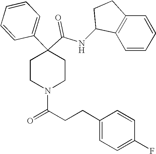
N(C(C1(C2=CC=CC=C2)CCN(C(=O)CCC2=CC=C(F)C=C2)CC1)=O)C1C2=C(C=CC=C2)CC1
